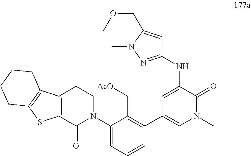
C1=C(NC2=NN(C)C(COC)=C2)C(=O)N(C)C=C1C1=C(C[AcO])C(N2CCC3=C(C2=O)SC2=C3CCCC2)=CC=C1
